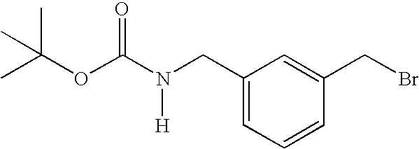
CC(C)(C)OC(N(CC1=CC=CC(CBr)=C1)[H])=O
